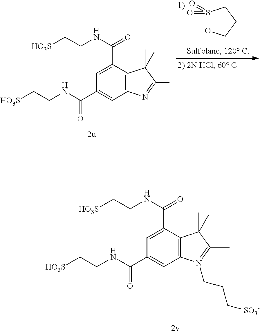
C12=C(C(C(NCC[HO3S])=O)=CC(C(NCC[HO3S])=O)=C1)C(C)(C)C(C)=N2.S1(=O)(=O)OCCC1.C12=C(C(C(NCC[HO3S])=O)=CC(C(NCC[HO3S])=O)=C1)C(C)(C)C(C)=N2CCC[SO3-]
